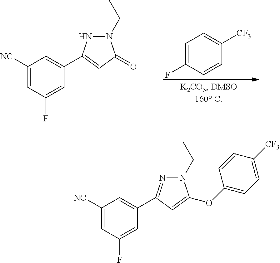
C1=C(F)C=CC([CF3])=C1.C1([NC])=CC(F)=CC(C2=CC(=O)N(CC)N2)=C1.C1([NC])=CC(F)=CC(C2=NN(CC)C(OC3=CC=C([CF3])C=C3)=C2)=C1
